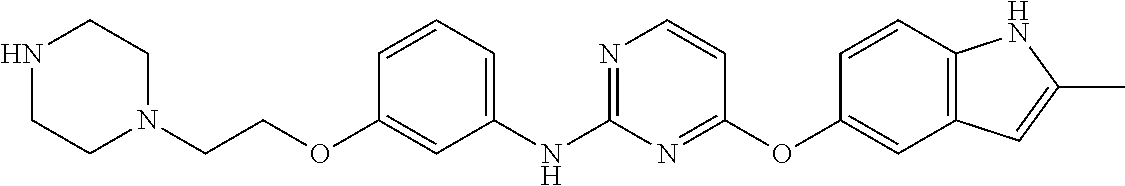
C1=CC=C(NC2=NC=CC(OC3=CC4=C(C=C3)NC(C)=C4)=N2)C=C1OCCN1CCNCC1
